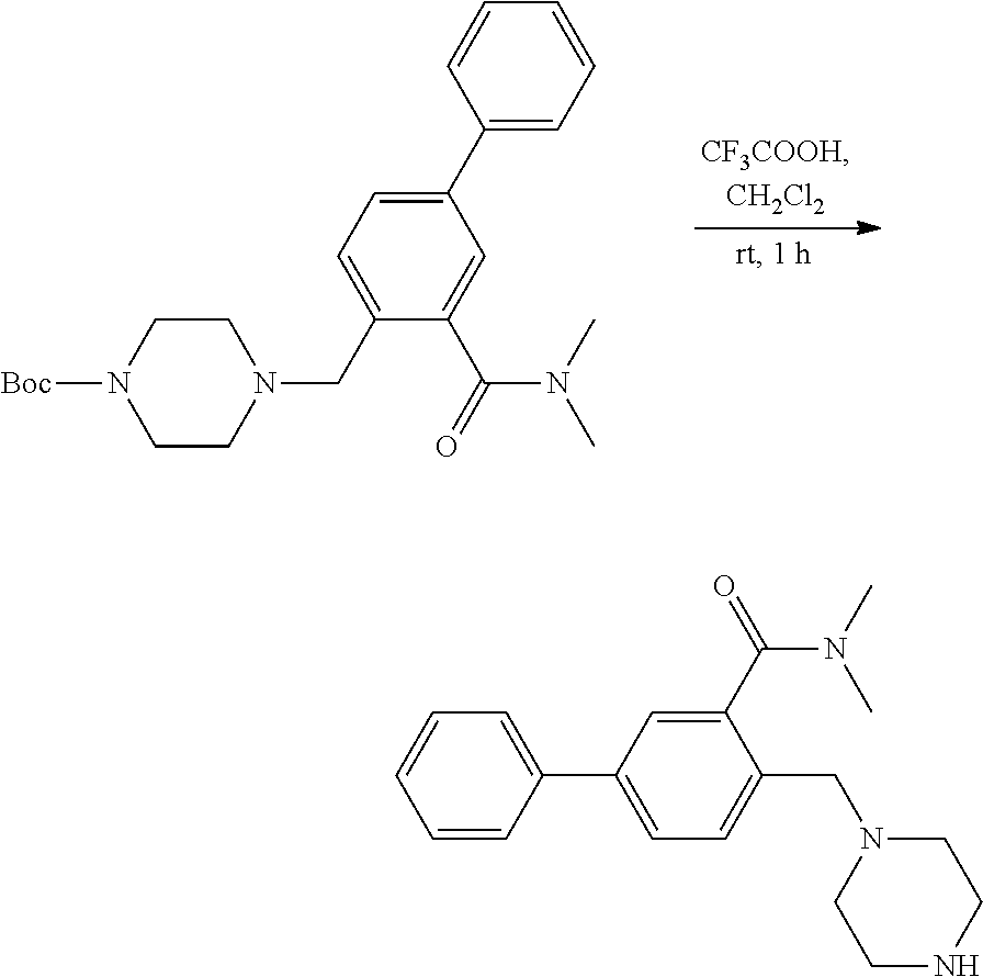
C1(C2=CC=CC=C2)=CC=C(CN2CCN([Boc])CC2)C(C(=O)N(C)C)=C1.C1=CC(C2=CC=C(CN3CCNCC3)C(C(=O)N(C)C)=C2)=CC=C1
